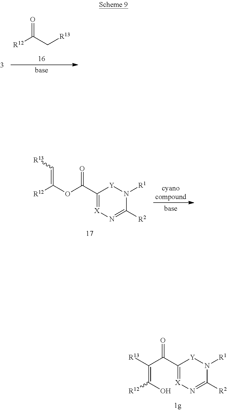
O=C(C[R13])[R12].C1(C(OC([R12])=C[R13])=O)=[X]N=C([R2])N([R1])[Y]1.C1(C(C([R13])=C(O)[R12])=O)=[X]N=C([R2])N([R1])[Y]1
